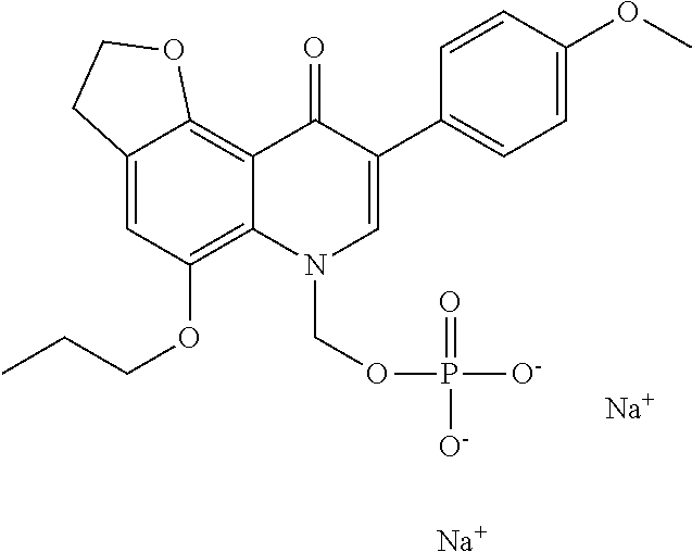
C12=CC(OCCC)=C3C(=C1OCC2)C(=O)C(C1=CC=C(OC)C=C1)=CN3COP(=O)([O-])[O-].[Na].[Na]
